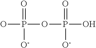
OP(=O)([O-])OP(O)(=O)[O-]
